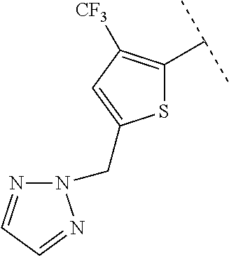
S1C(C(C)C)=C([CF3])C=C1CN1N=CC=N1
